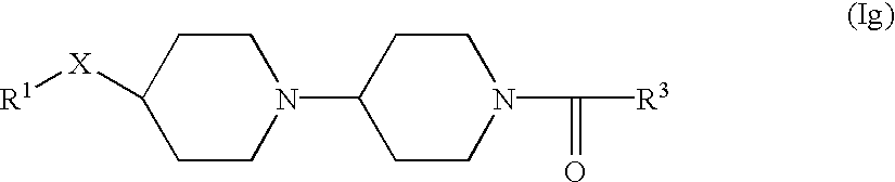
C1([X][R1])CCN(C2CCN(C([R3])=O)CC2)CC1
